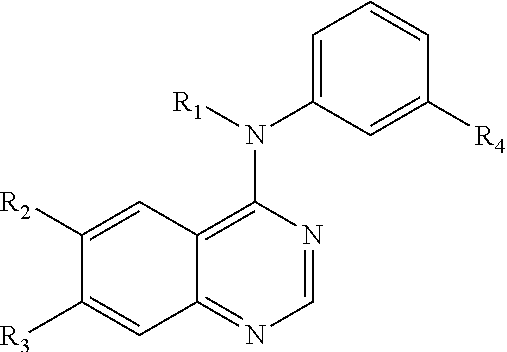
C12=C(N(C3=CC=CC([R4])=C3)[R1])N=CN=C1C=C([R3])C([R2])=C2
